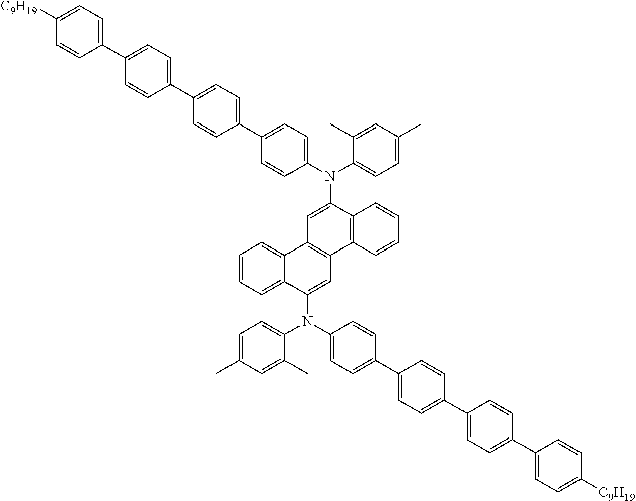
C1=CC=C2C(=C1)C1=C(C=C2N(C2=CC=C(C3=CC=C(C4=CC=C(C5=CC=C([C9H19])C=C5)C=C4)C=C3)C=C2)C2=CC=C(C)C=C2C)C2=C(C(N(C3=CC=C(C4=CC=C(C5=CC=C(C6=CC=C([C9H19])C=C6)C=C5)C=C4)C=C3)C3=CC=C(C)C=C3C)=C1)C=CC=C2
